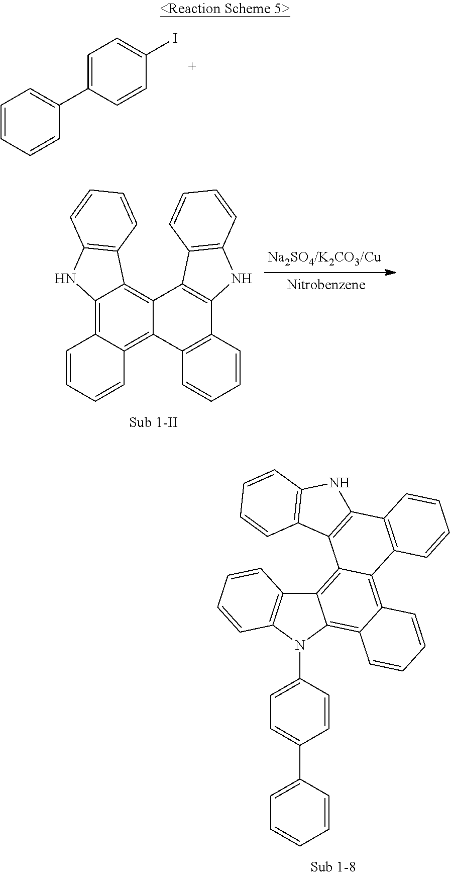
C1(C2=CC=CC=C2)=CC=C(I)C=C1.C12=C3C(=C4C(=C1C1=C(N2)C=CC=C1)C1=C(C2=C4C=CC=C2)NC2=C1C=CC=C2)C=CC=C3.C12=C3C(=C4C(=C1N(C1=CC=C(C5=CC=CC=C5)C=C1)C1=C2C=CC=C1)C=CC=C4)C1=C(C2=C3C3=C(N2)C=CC=C3)C=CC=C1
